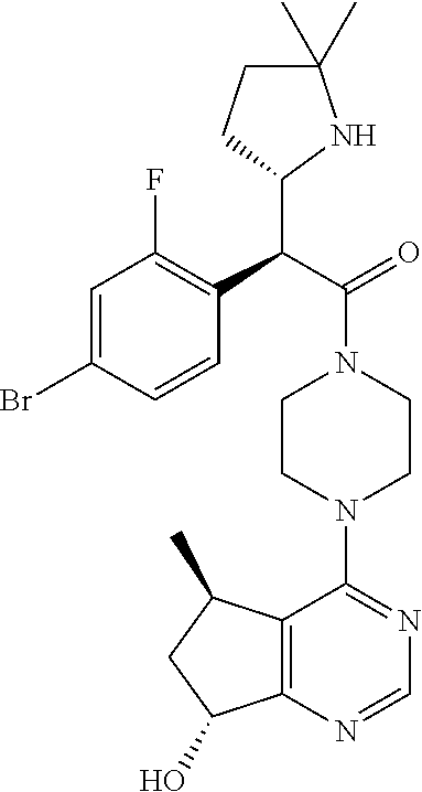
C1=C(Br)C=CC(C(C(=O)N2CCN(C3=NC=NC4=C3C(C)CC4O)CC2)C2NC(C)(C)CC2)=C1F
